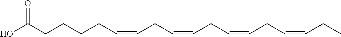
C(CCCCC(O)=O)=CCC=CCC=CCC=CCC
